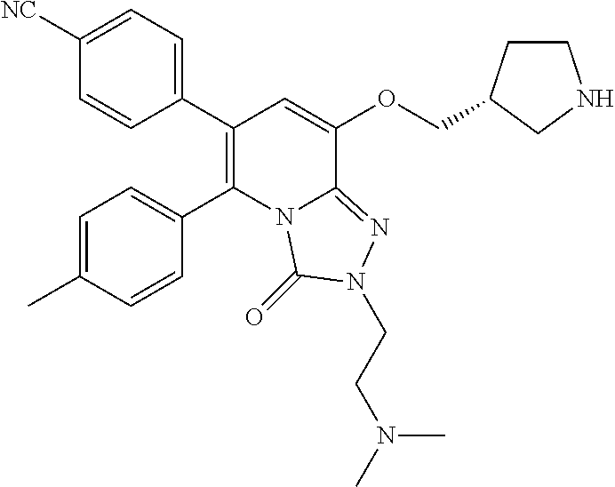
C1(C2=C(C3=CC=C(C)C=C3)N3C(=NN(CCN(C)C)C3=O)C(OCC3CCNC3)=C2)=CC=C([NC])C=C1
